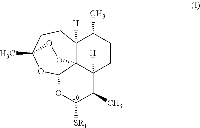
C12([H])C34C([H])(CCC1C)C(C)C([SR1])OC3OC(C)(CC2)OO4
